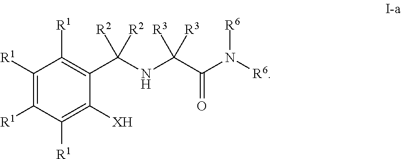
C1([R1])=C([R1])C([R1])=C([XH])C(C(NC(C(N([R6])[R6])=O)([R3])[R3])([R2])[R2])=C1[R1]
